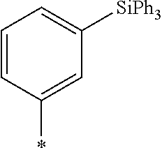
C1=CC=C([SiPh3])C=C1*
